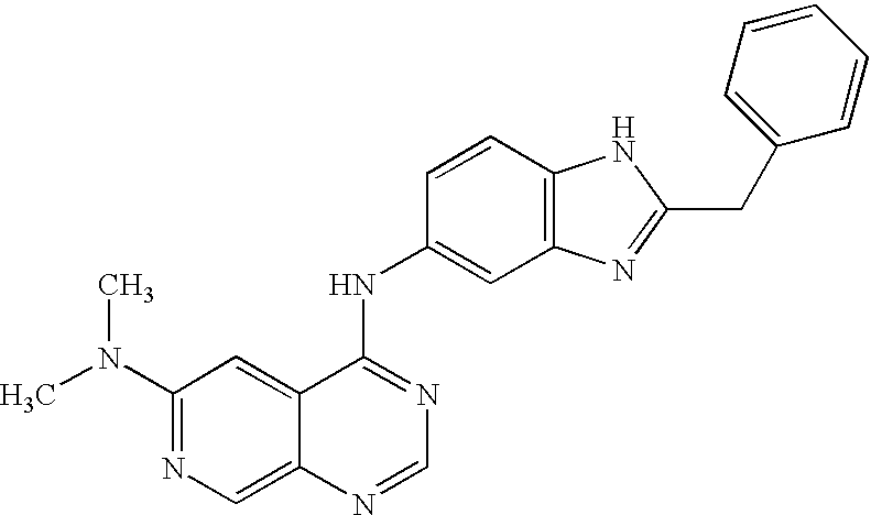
C1(N(C)C)=NC=C2C(=C1)C(NC1=CC3=C(C=C1)NC(CC1=CC=CC=C1)=N3)=NC=N2
